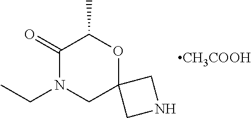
[CH3COOH].C12(OC(C)C(=O)N(CC)C1)CNC2
